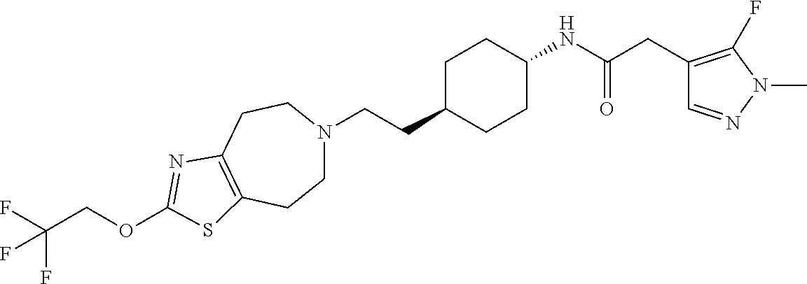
C1N(CCC2CCC(NC(CC3=C(F)N(C)N=C3)=O)CC2)CCC2=C(C1)SC(OCC(F)(F)F)=N2
